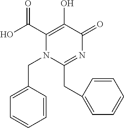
N1=C(CC2=CC=CC=C2)N(CC2=CC=CC=C2)C(C(O)=O)=C(O)C1=O
